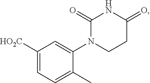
C1([HO2C])=CC=C(C)C(N2CCC(=O)NC2=O)=C1
